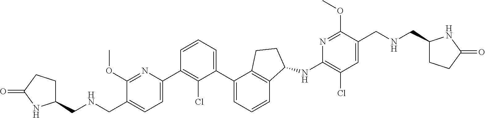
C1(CNCC2=CC=C(C3=C(Cl)C(C4=CC=CC5=C4CCC5NC4=C(Cl)C=C(CNCC5CCC(=O)N5)C(OC)=N4)=CC=C3)N=C2OC)CCC(=O)N1
